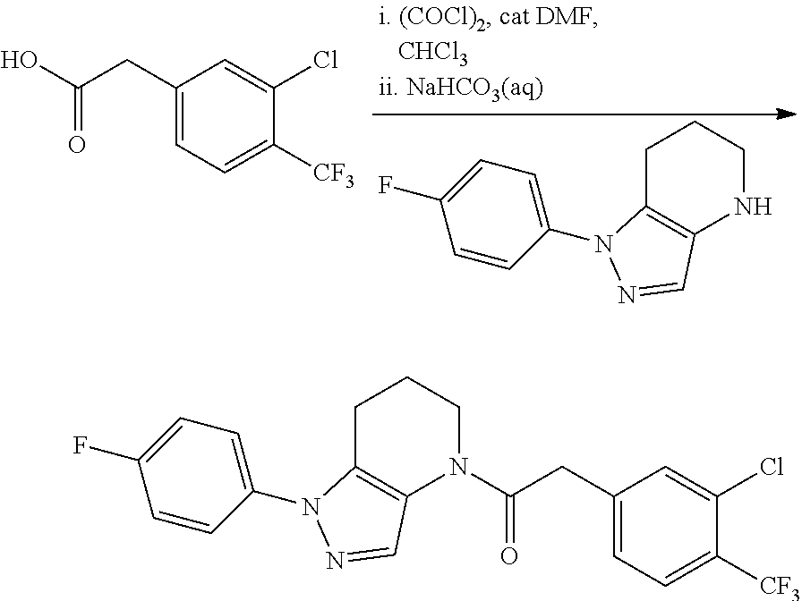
C1C2=C(NCC1)C=NN2C1=CC=C(F)C=C1.C1(CC(O)=O)=CC=C([CF3])C(Cl)=C1.C1C2=C(N(C(CC3=CC=C([CF3])C(Cl)=C3)=O)CC1)C=NN2C1=CC=C(F)C=C1
